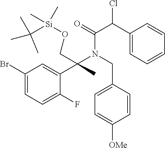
C1(Br)=CC=C(F)C(C(CO[Si](C(C)(C)C)(C)C)(N(CC2=CC=C([OMe])C=C2)C(=O)C(C2=CC=CC=C2)Cl)C)=C1
